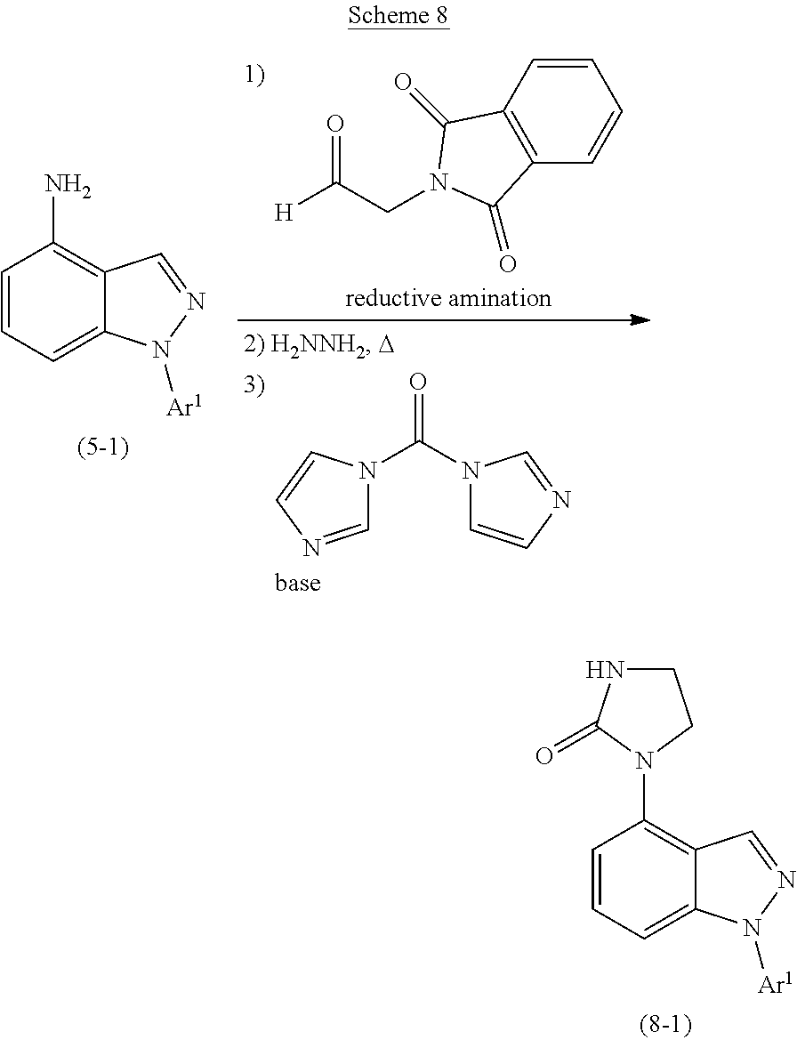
C1=CC=C2C(=C1N1CCNC1=O)C=NN2[Ar1].C1=CC=C2C(=C1N)C=NN2[Ar1].C1=CC2=C(C=C1)C(=O)N(CC([H])=O)C2=O.C(=O)(N1C=NC=C1)N1C=CN=C1
